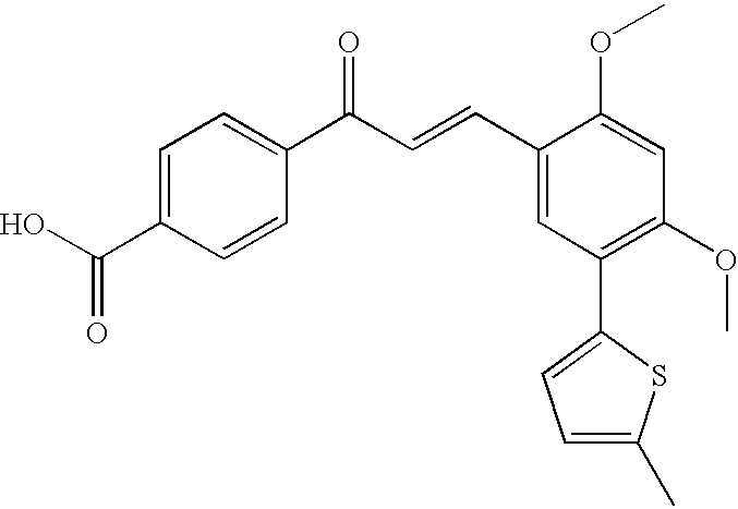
C1=C(C(O)=O)C=CC(C(=O)C=CC2=CC(C3=CC=C(C)S3)=C(OC)C=C2OC)=C1
